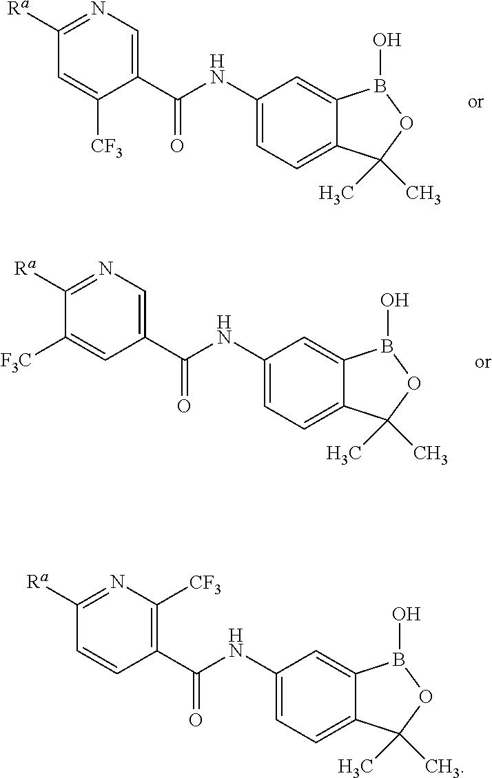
C1(NC(C2=CN=C([Ra])C=C2[CF3])=O)=CC=C2C(=C1)B(O)OC2(C)C.C1(NC(C2=CN=C([Ra])C([F3C])=C2)=O)=CC=C2C(=C1)B(O)OC2(C)C.C1(NC(C2=C([CF3])N=C([Ra])C=C2)=O)=CC=C2C(=C1)B(O)OC2(C)C
